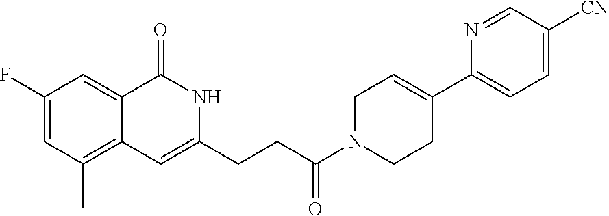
C1(F)=CC(C)=C2C(=C1)C(=O)NC(CCC(N1CC=C(C3=CC=C([CN])C=N3)CC1)=O)=C2
